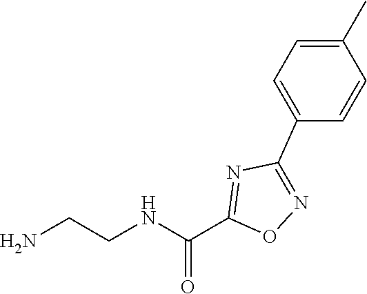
NCCNC(C1=NC(C2=CC=C(C)C=C2)=NO1)=O
